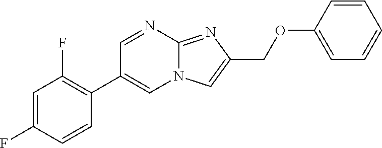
C1=NC2=NC(COC3=CC=CC=C3)=CN2C=C1C1=C(F)C=C(F)C=C1
